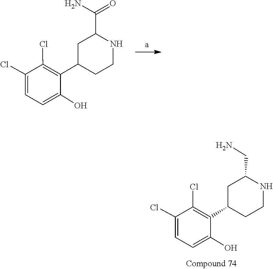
C1=C(Cl)C(Cl)=C(C2CC(C(N)=O)NCC2)C(O)=C1.C1(Cl)=C(C2CC(CN)NCC2)C(O)=CC=C1Cl
